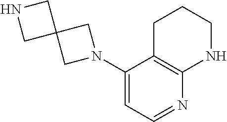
C1(N2CC3(C2)CNC3)=CC=NC2=C1CCCN2
